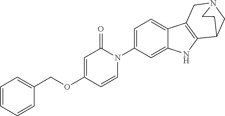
C1=CC=CC(COC2=CC(=O)N(C3=CC=C4C(=C3)NC3=C4CN4CC3CC4)C=C2)=C1
